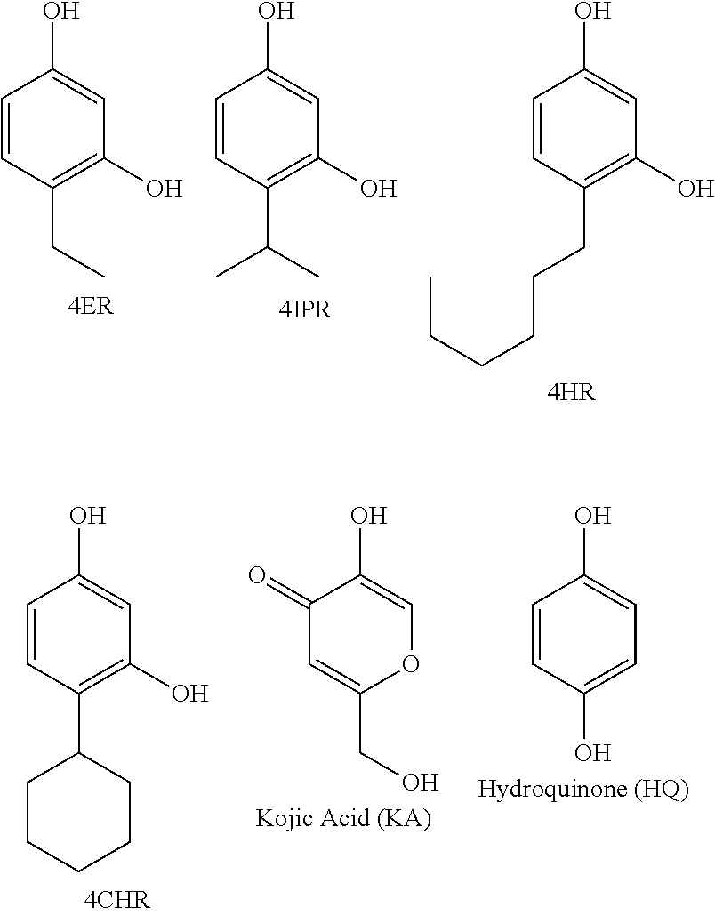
C1=CC(CC)=C(O)C=C1O.C1=CC(C(C)C)=C(O)C=C1O.C1=CC(CCCCCC)=C(O)C=C1O.C1=CC(C2CCCCC2)=C(O)C=C1O.C1(=O)C=C(CO)OC=C1O.C1=CC(O)=CC=C1O
